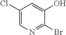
C1(Cl)=CN=C(Br)C(O)=C1
